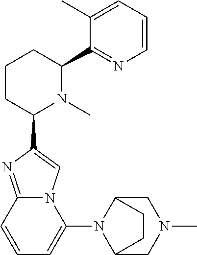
C1CC(C2=CN3C(=N2)C=CC=C3N2C3CN(C)CC2CC3)N(C)C(C2=NC=CC=C2C)C1
